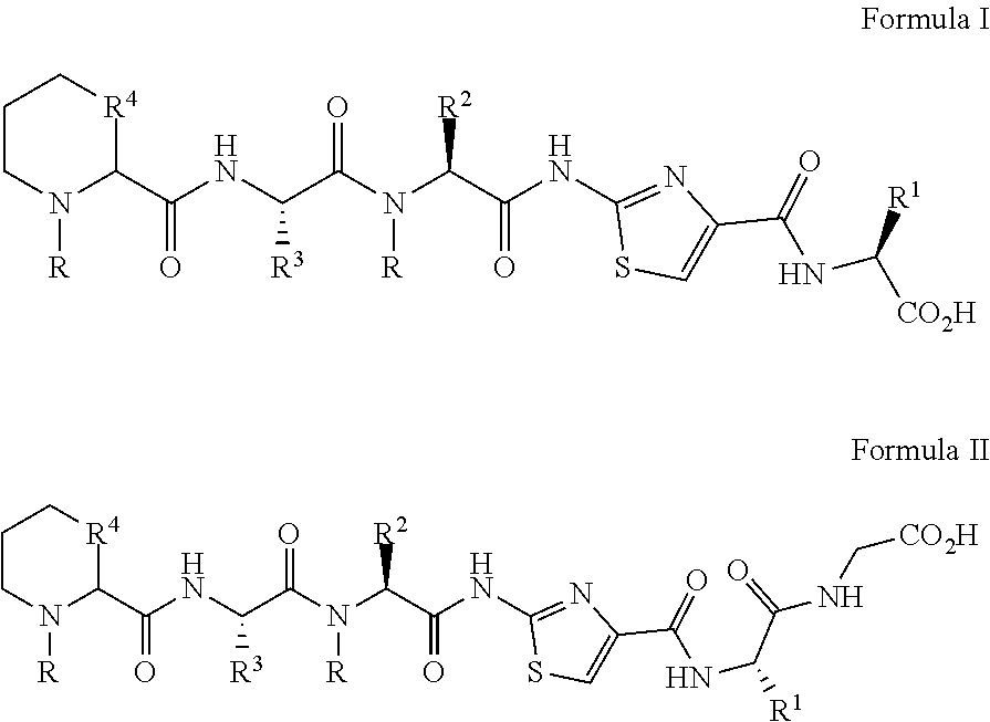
C1CN([R])C(C(NC(C(N([R])C(C(NC2=NC(C(NC([CO2H])[R1])=O)=CS2)=O)[R2])=O)[R3])=O)[R4]C1.C1CN([R])C(C(NC(C(N([R])C(C(NC2=NC(C(NC([R1])C(NC[CO2H])=O)=O)=CS2)=O)[R2])=O)[R3])=O)[R4]C1
